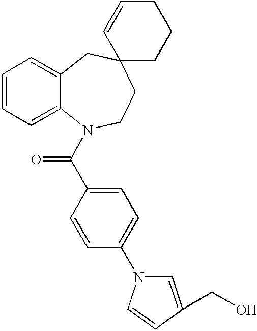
C1=CC=C2C(=C1)CC1(CCN2C(C2=CC=C(N3C=C(CO)C=C3)C=C2)=O)CCCC=C1
